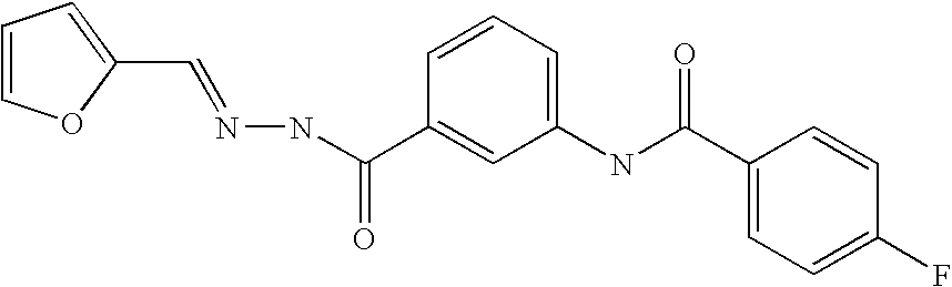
C1=COC(C=NNC(C2=CC(NC(C3=CC=C(F)C=C3)=O)=CC=C2)=O)=C1
